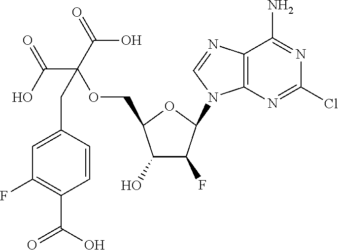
C1(O)C(F)C(N2C3=C(N=C2)C(N)=NC(Cl)=N3)OC1COC(C(=O)O)(CC1=CC(F)=C(C(O)=O)C=C1)C(O)=O
